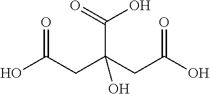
OC(CC(CC(O)=O)(O)C(=O)O)=O
